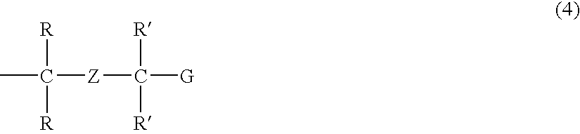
CC([R])([R])[Z]C([G])([R])[R]
